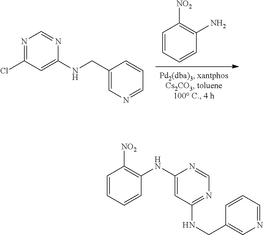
C1=CC=CC(NC2=CC(NCC3=CN=CC=C3)=NC=N2)=C1[NO2].C1=CC=CC(N)=C1[NO2].N1=C(Cl)C=C(NCC2=CN=CC=C2)N=C1
